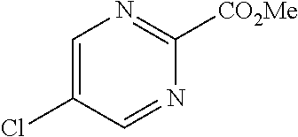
C1=C(Cl)C=NC([CO2Me])=N1
